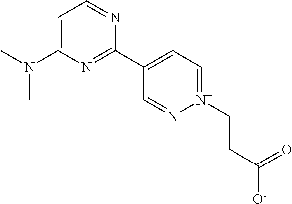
C1=C(N(C)C)N=C(C2=CC=[N+](CCC([O-])=O)N=C2)N=C1
